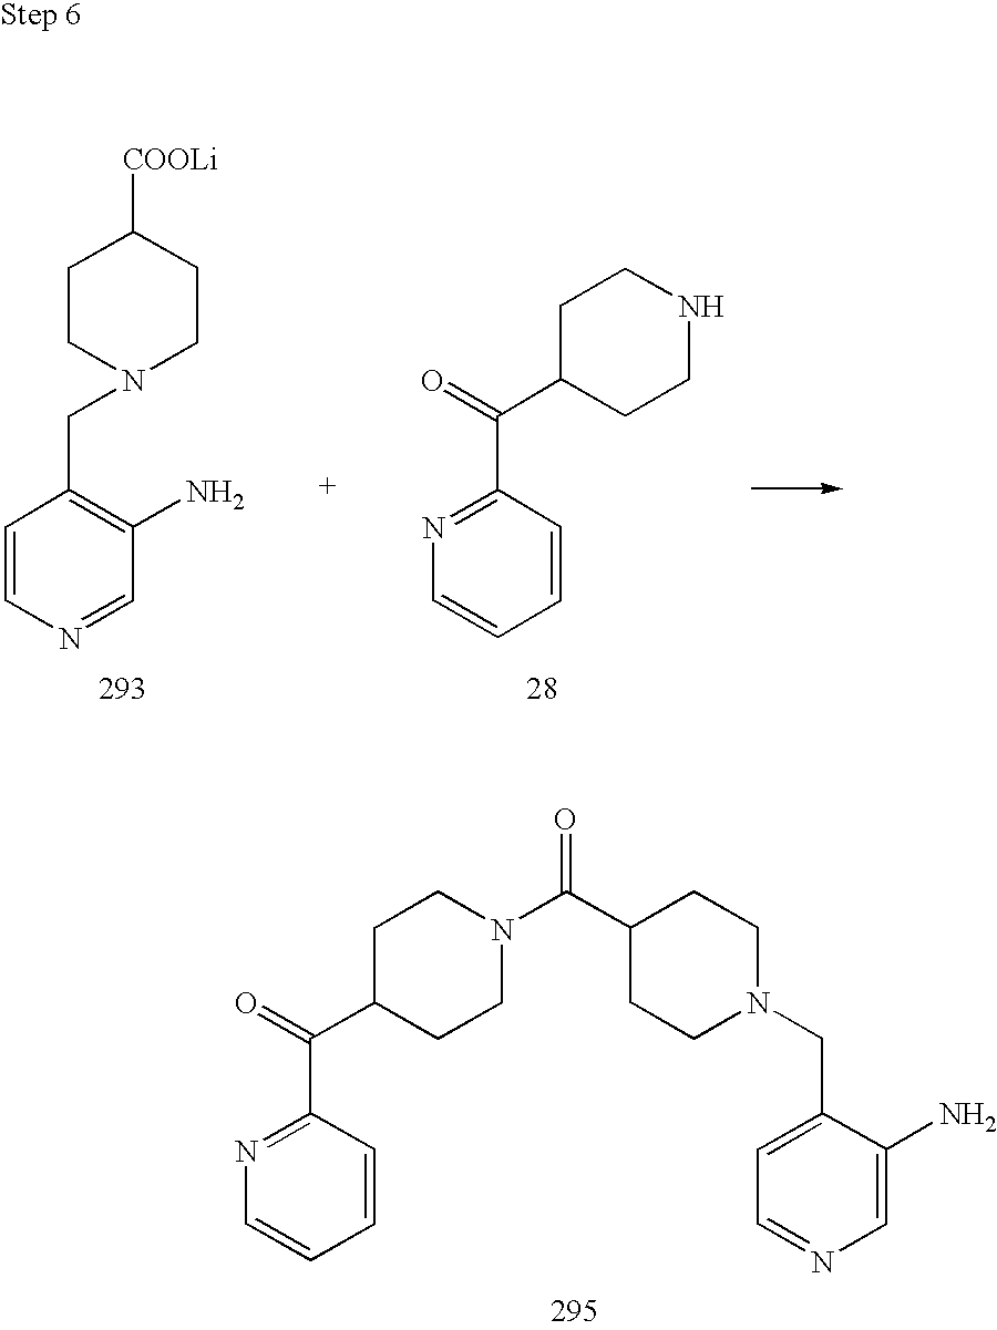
C1(C(C2=NC=CC=C2)=O)CCN(C(C2CCN(CC3=CC=NC=C3N)CC2)=O)CC1.C1(C(C2=NC=CC=C2)=O)CCNCC1.C1CN(CC2=C(N)C=NC=C2)CCC1[COOLi]
